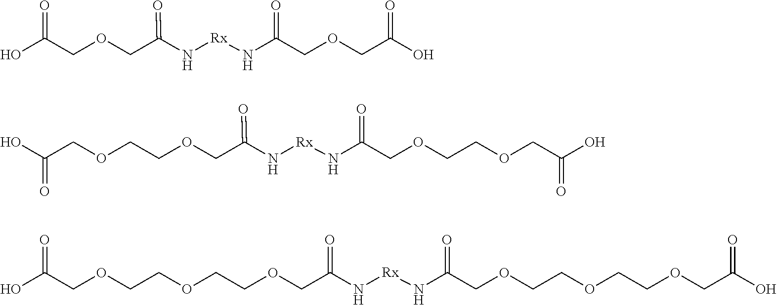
OC(COCC(N[Rx]NC(COCC(O)=O)=O)=O)=O.O(CCOCC(N[Rx]NC(COCCOCC(O)=O)=O)=O)CC(O)=O.O(CCOCC(N[Rx]NC(COCCOCCOCC(O)=O)=O)=O)CCOCC(O)=O
